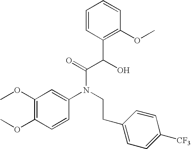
C1(OC)=C(OC)C=CC(N(CCC2=CC=C([CF3])C=C2)C(=O)C(C2=C(OC)C=CC=C2)O)=C1
